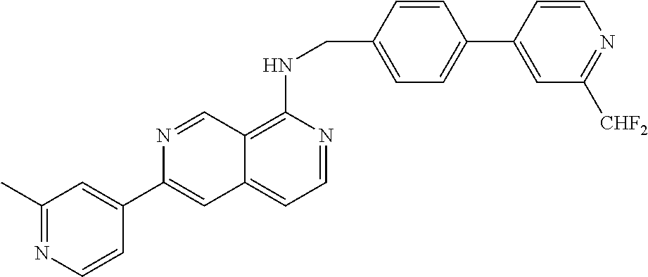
C1=C(C2=CC3=CC=NC(NCC4=CC=C(C5=CC([CHF2])=NC=C5)C=C4)=C3C=N2)C=CN=C1C
